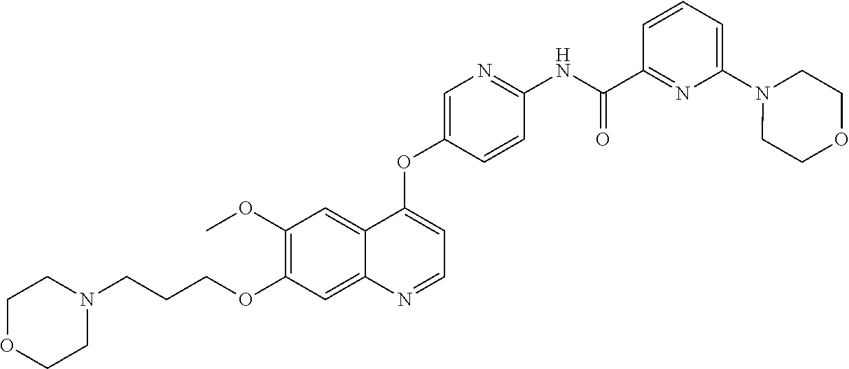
C1OCCN(CCCOC2=C(OC)C=C3C(=C2)N=CC=C3OC2=CN=C(NC(C3=NC(N4CCOCC4)=CC=C3)=O)C=C2)C1
